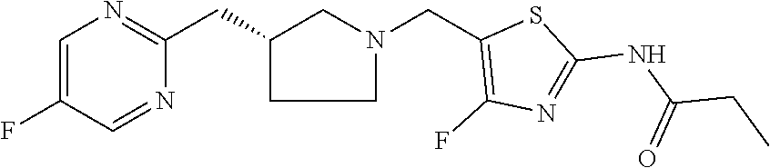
C1C(CC2=NC=C(F)C=N2)CN(CC2=C(F)N=C(NC(CC)=O)S2)C1
